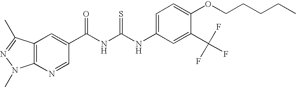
C(NC(NC1=CC=C(OCCCCC)C(C(F)(F)F)=C1)=S)(=O)C1=CC2=C(N=C1)N(C)N=C2C
